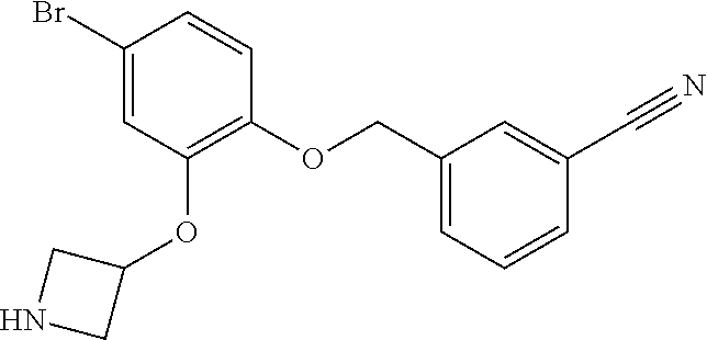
C1(Br)=CC(OC2CNC2)=C(OCC2=CC=CC(C#N)=C2)C=C1
